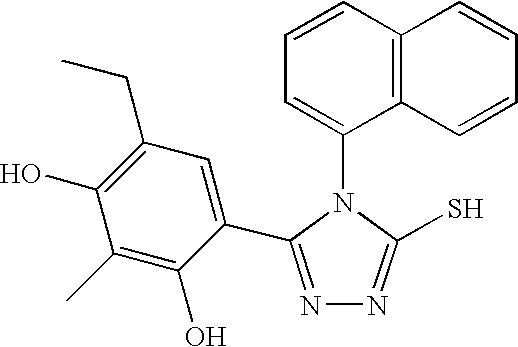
C1=CC2=C(C(N3C(S)=NN=C3C3=CC(CC)=C(O)C(C)=C3O)=C1)C=CC=C2
